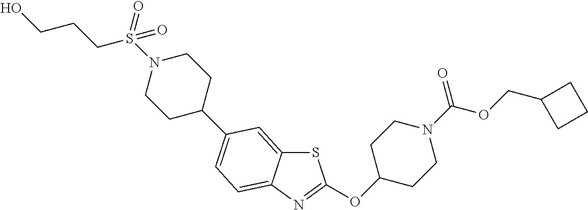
S1C2=CC(C3CCN(S(CCCO)(=O)=O)CC3)=CC=C2N=C1OC1CCN(C(OCC2CCC2)=O)CC1
